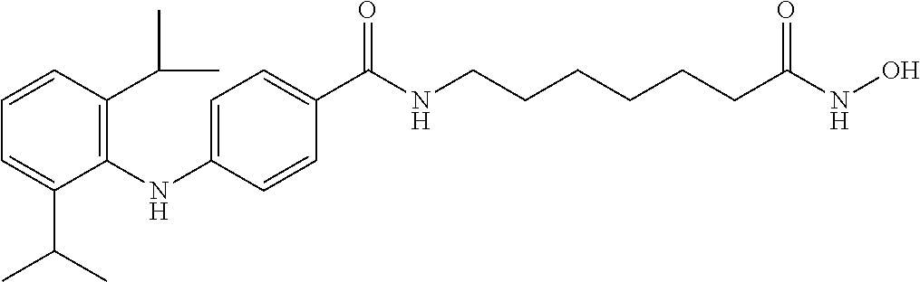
C1(NC2=CC=C(C(NCCCCCCC(NO)=O)=O)C=C2)=C(C(C)C)C=CC=C1C(C)C
